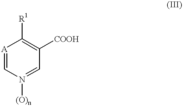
[A]1=CN([(O)n])=CC([COOH])=C1[R1]
